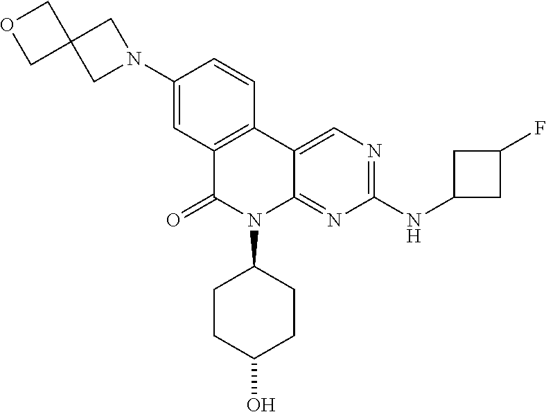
O1CC2(C1)CN(C1=CC3=C(C=C1)C1=CN=C(NC4CC(F)C4)N=C1N(C1CCC(O)CC1)C3=O)C2
